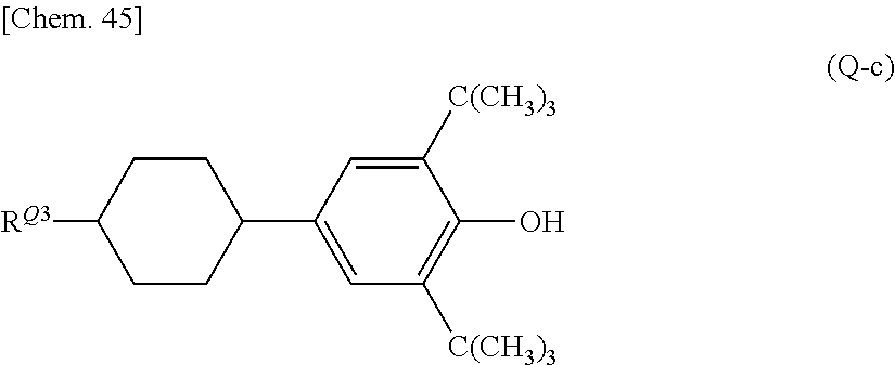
C1([C(CH3)3])=CC(C2CCC([RQ3])CC2)=CC([C(CH3)3])=C1O
